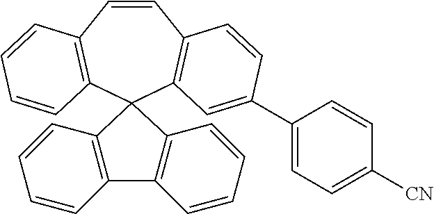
C12=C(C=CC=C1)C1(C3=C2C=CC=C3)C2=C(C=CC3=C1C=C(C1=CC=C([CN])C=C1)C=C3)C=CC=C2
